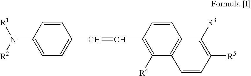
C1=CC(N([R2])[R1])=CC=C1C=CC1=C([R4])C2=C(C=C1)C([R3])=C([R5])C=C2
